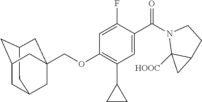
C12CC3CC(C1)CC(COC1=C(C4CC4)C=C(C(N4C5([HOOC])C(CC4)C5)=O)C(F)=C1)(C3)C2
